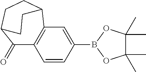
C1=CC(B2OC(C)(C)C(C)(C)O2)=CC2=C1C(=O)C1CCC2CC1
